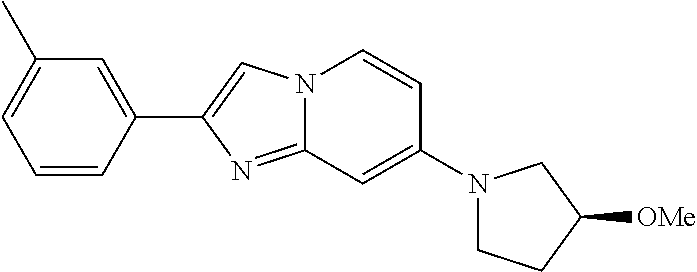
C1(C2=CN3C(=N2)C=C(N2CCC([OMe])C2)C=C3)=CC(C)=CC=C1
